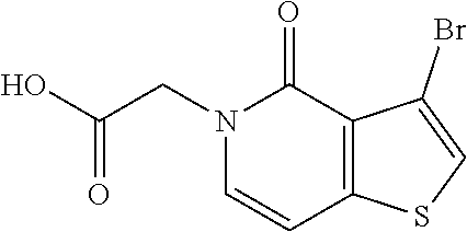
OC(CN1C(=O)C2=C(C=C1)SC=C2Br)=O
